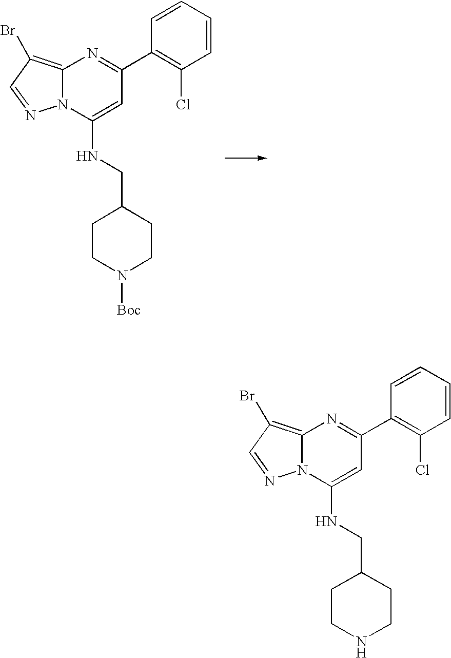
C12=C(Br)C=NN1C(NCC1CCN([Boc])CC1)=CC(C1=C(Cl)C=CC=C1)=N2.C12=C(Br)C=NN1C(NCC1CCNCC1)=CC(C1=C(Cl)C=CC=C1)=N2
